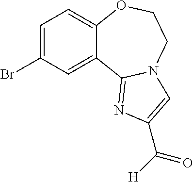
C1=C(Br)C=C2C(=C1)OCCN1C2=NC(C([H])=O)=C1
